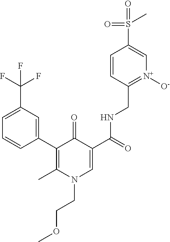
C1=CC(C2=C(C)N(CCOC)C=C(C(=O)NCC3=[N+]([O-])C=C(S(C)(=O)=O)C=C3)C2=O)=CC(C(F)(F)F)=C1
